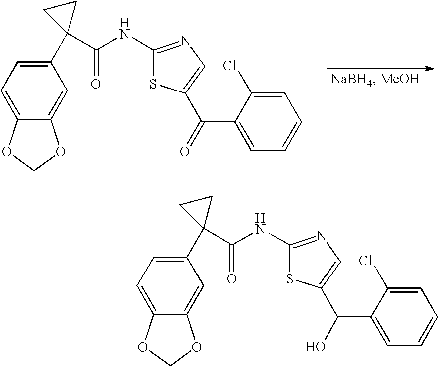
C1=C2C(=CC(C3(C(NC4=NC=C(C(C5=CC=CC=C5Cl)=O)S4)=O)CC3)=C1)OCO2.C1=C2C(=CC(C3(C(NC4=NC=C(C(C5=CC=CC=C5Cl)O)S4)=O)CC3)=C1)OCO2
